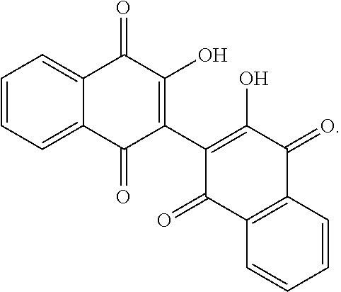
C1=CC=C2C(=C1)C(=O)C(O)=C(C1=C(O)C(=O)C3=C(C1=O)C=CC=C3)C2=O
